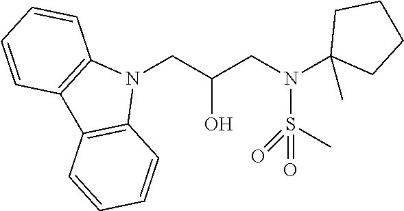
N1(CC(CN(S(=O)(=O)C)C2(C)CCCC2)O)C2=C(C3=C1C=CC=C3)C=CC=C2
